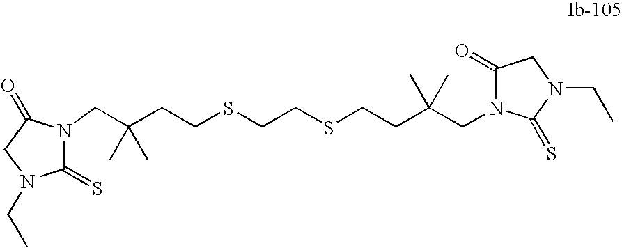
C1(=S)N(CC(CCSCCSCCC(CN2C(=O)CN(CC)C2=S)(C)C)(C)C)C(=O)CN1CC
